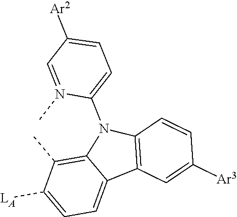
C12=C(C)C([LA])=CC=C1C1=C(N2C2=CC=C([Ar2])C=N2C)C=CC([Ar3])=C1
